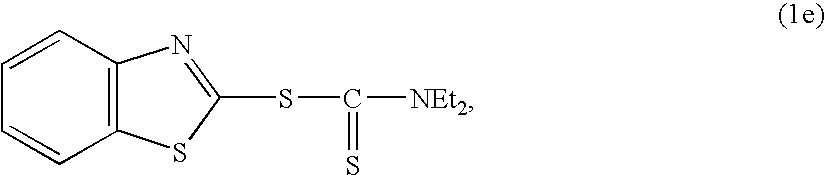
C1=CC2=C(C=C1)SC(SC([NEt2])=S)=N2
